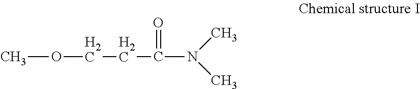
C(N(C)C)(=O)CCOC
